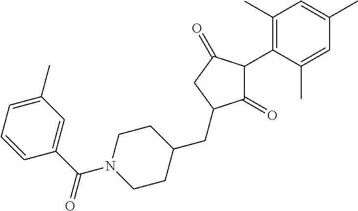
C1(=O)C(C2=C(C)C=C(C)C=C2C)C(=O)CC1CC1CCN(C(=O)C2=CC(C)=CC=C2)CC1
